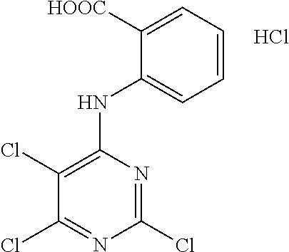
C1=CC=C([HOOC])C(NC2=C(Cl)C(Cl)=NC(Cl)=N2)=C1.Cl
